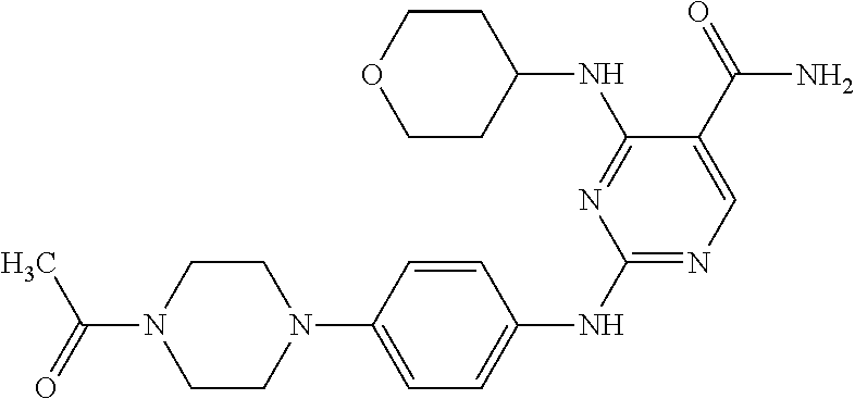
N1(C(C)=O)CCN(C2=CC=C(NC3=NC=C(C(=O)N)C(NC4CCOCC4)=N3)C=C2)CC1
